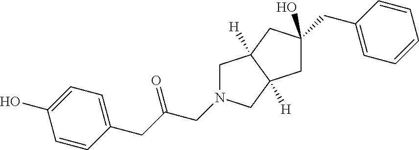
C1=CC(CC(=O)CN2CC3([H])C([H])(C2)CC(CC2=CC=CC=C2)(O)C3)=CC=C1O
